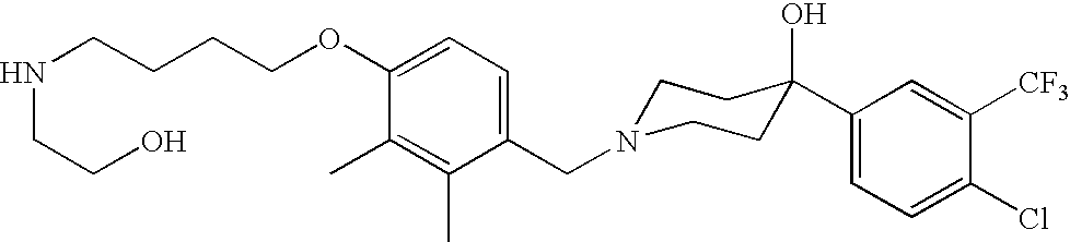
C1(CN2CCC(O)(C3=CC=C(Cl)C([CF3])=C3)CC2)=CC=C(OCCCCNCCO)C(C)=C1C
